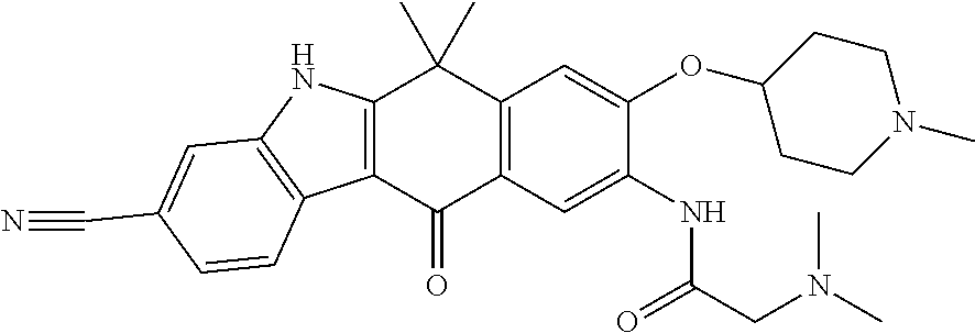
C12=C(NC3=C1C=CC(C#N)=C3)C(C)(C)C1=C(C2=O)C=C(NC(CN(C)C)=O)C(OC2CCN(C)CC2)=C1
